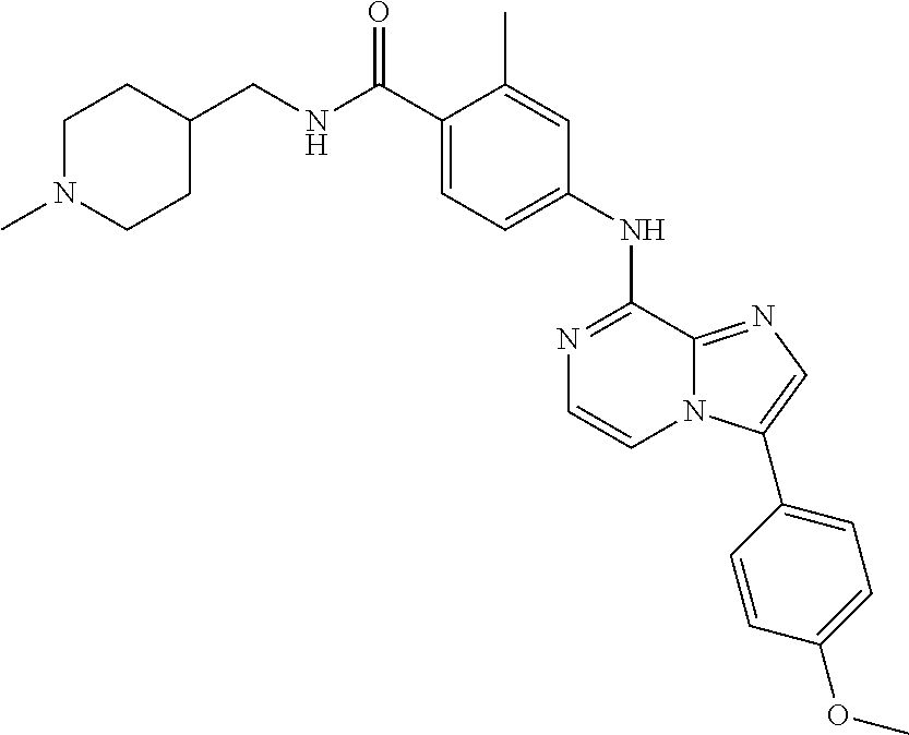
C1(NC2=NC=CN3C2=NC=C3C2=CC=C(OC)C=C2)=CC=C(C(NCC2CCN(C)CC2)=O)C(C)=C1
